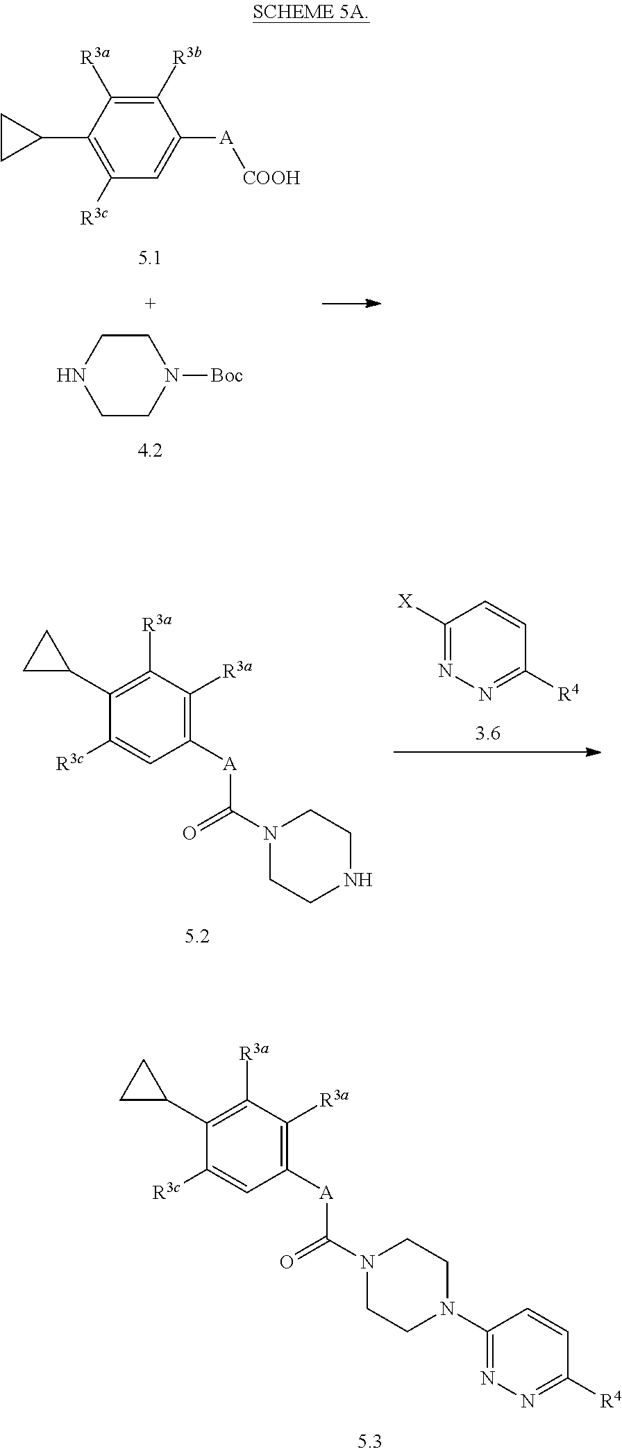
C1([R3b])=C([R3a])C(C2CC2)=C([R3c])C=C1[A][COOH].C1CNCCN1[Boc].C1([X])=NN=C([R4])C=C1.C1([A]C(N2CCNCC2)=O)=C([R3a])C([R3a])=C(C2CC2)C([R3c])=C1.C1([A]C(N2CCN(C3=NN=C([R4])C=C3)CC2)=O)=C([R3a])C([R3a])=C(C2CC2)C([R3c])=C1
